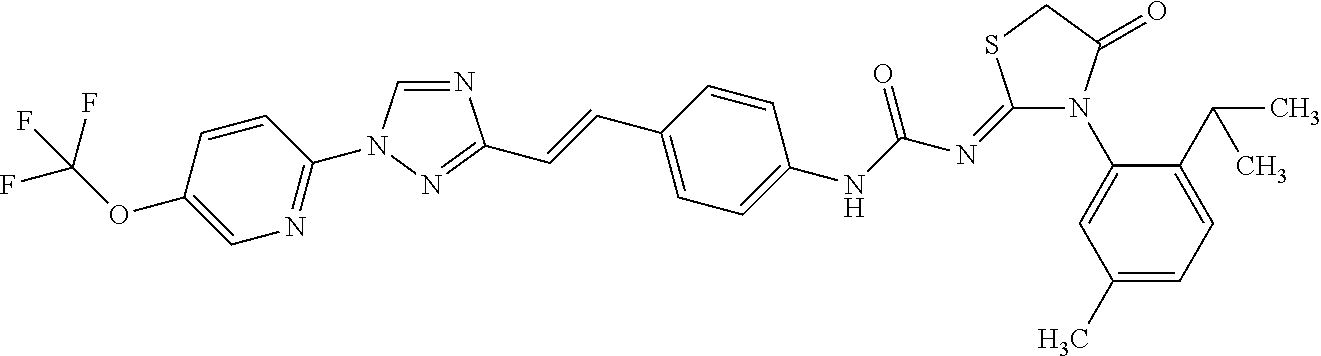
N1=CN(C2=NC=C(OC(F)(F)F)C=C2)N=C1C=CC1=CC=C(NC(N=C2N(C3=CC(C)=CC=C3C(C)C)C(=O)CS2)=O)C=C1
